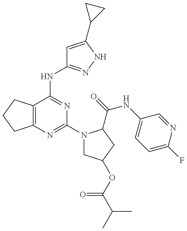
C12=C(C(NC3=NNC(C4CC4)=C3)=NC(N3CC(OC(C(C)C)=O)CC3C(=O)NC3=CC=C(F)N=C3)=N1)CCC2
